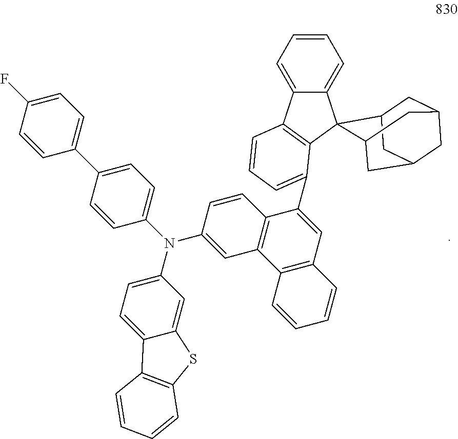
C12=C(C=C(C3=CC=CC4=C3C3(C5CC6CC(CC3C6)C5)C3=CC=CC=C34)C3=C1C=C(N(C1=CC=C4C(=C1)SC1=C4C=CC=C1)C1=CC=C(C4=CC=C(F)C=C4)C=C1)C=C3)C=CC=C2
